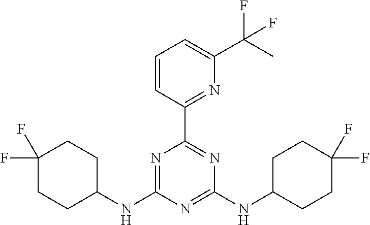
C1(NC2CCC(F)(F)CC2)=NC(C2=NC(C(C)(F)F)=CC=C2)=NC(NC2CCC(F)(F)CC2)=N1
